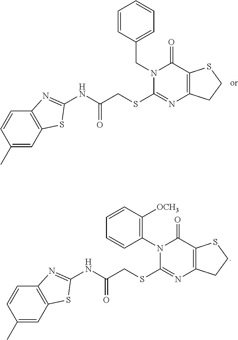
C1(C)=CC2=C(C=C1)N=C(NC(CSC1=NC3=C(C(=O)N1CC1=CC=CC=C1)SCC3)=O)S2.C1(C)=CC2=C(C=C1)N=C(NC(CSC1=NC3=C(C(=O)N1C1=C([OCH3])C=CC=C1)SCC3)=O)S2
